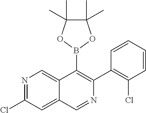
N1=C(Cl)C=C2C(=C1)C(B1OC(C)(C)C(C)(C)O1)=C(C1=C(Cl)C=CC=C1)N=C2
